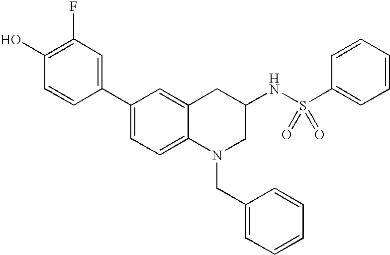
C1(C2=CC(F)=C(O)C=C2)=CC=C2C(=C1)CC(NS(C1=CC=CC=C1)(=O)=O)CN2CC1=CC=CC=C1
